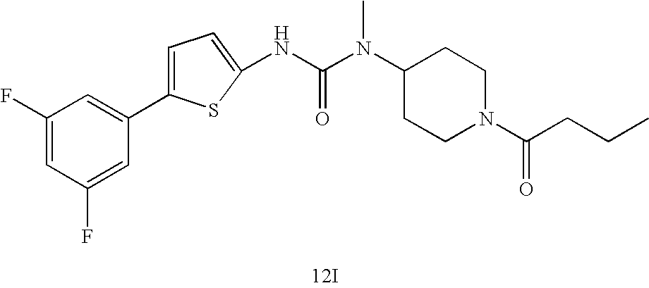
[12I].C1(C2=CC(F)=CC(F)=C2)=CC=C(NC(N(C2CCN(C(=O)CCC)CC2)C)=O)S1
